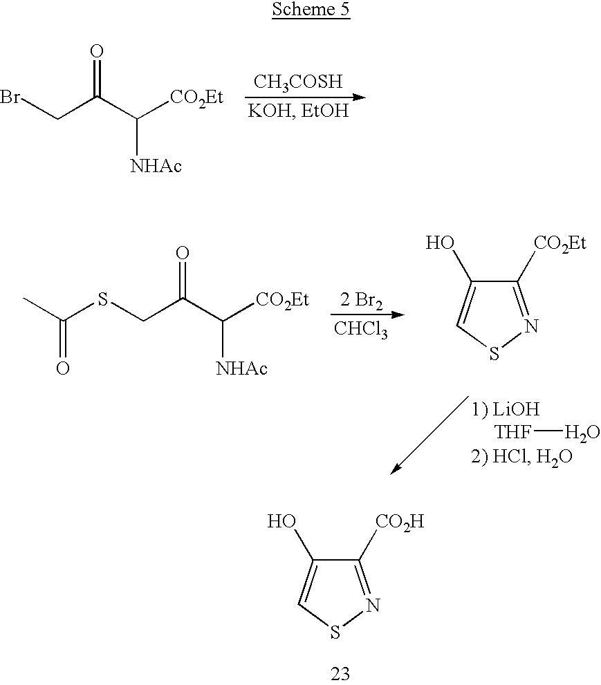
BrCC(C([CO2Et])[NHAc])=O.[CH3COSH].C(C([CO2Et])[NHAc])(=O)CSC(C)=O.[2 Br2].[CHCl3].C1([CO2Et])=NSC=C1O.[THF]O.C1([CO2H])=NSC=C1O
